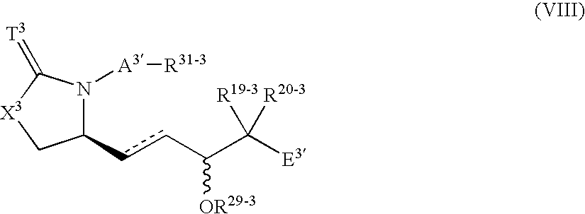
C1(ccC(C([E3])([R20-3])[R19-3])[OR29-3])N([A3][R31-3])C(=[T3])[X3]C1
